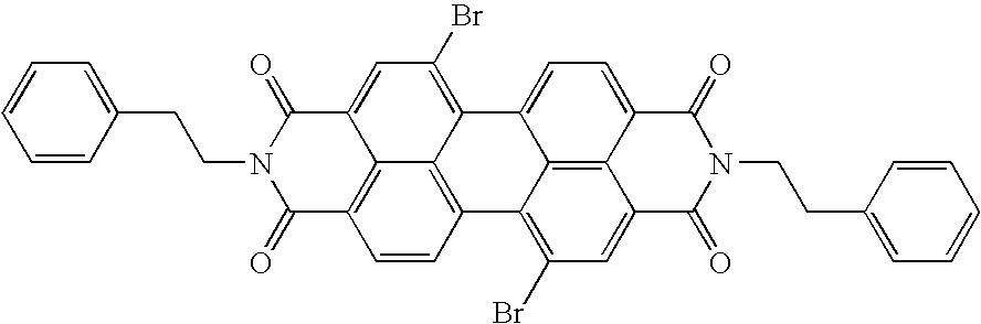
N1(CCC2=CC=CC=C2)C(=O)C2=CC(Br)=C3C4=C(C=CC(=C24)C1=O)C1=C(Br)C=C2C4=C1C3=CC=C4C(=O)N(CCC1=CC=CC=C1)C2=O
